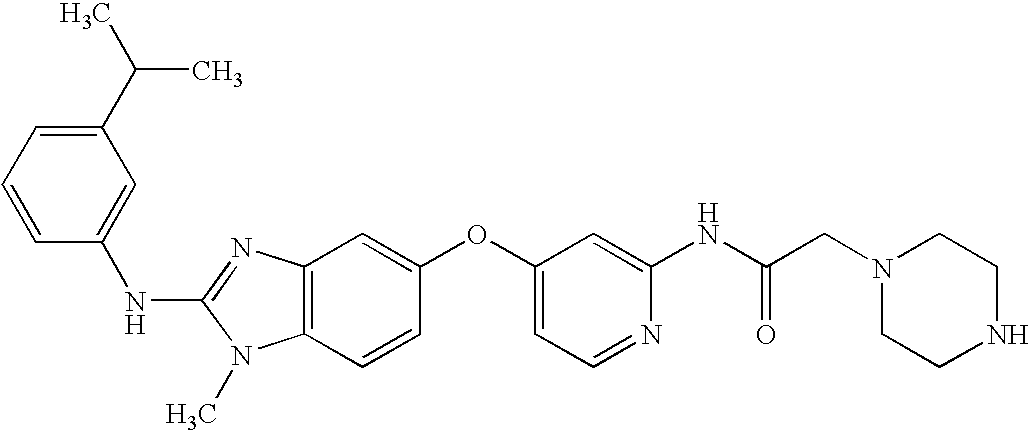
C1(C(C)C)=CC=CC(NC2=NC3=C(N2C)C=CC(OC2=CC=NC(NC(CN4CCNCC4)=O)=C2)=C3)=C1
